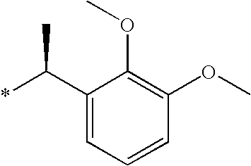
C1(C(*)C)=CC=CC(OC)=C1OC
